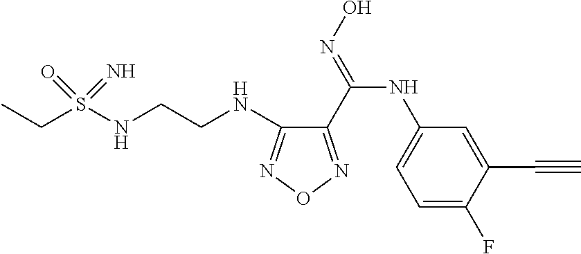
CCS(NCCNC1=NON=C1C(=NO)NC1=CC=C(F)C(C#C)=C1)(=O)=N
